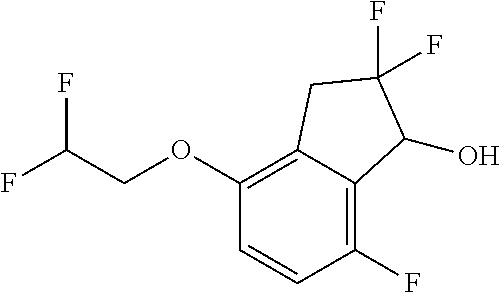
C1(OCC(F)F)=C2C(=C(F)C=C1)C(O)C(F)(F)C2
